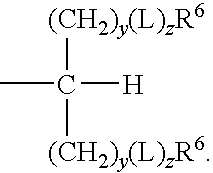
CC([H])([(CH2)y(L)zR6])[(CH2)y(L)zR6]
